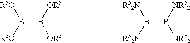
B(B([OR5])[OR5])([R5O])[R5O].B(B([NR52])[NR52])([R52N])[R52N]
